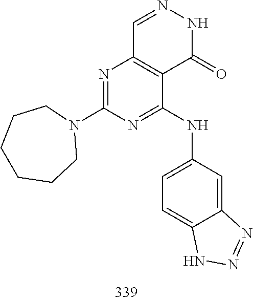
C1=NNC(=O)C2=C1N=C(N1CCCCCC1)N=C2NC1=CC=C2C(=C1)N=NN2
